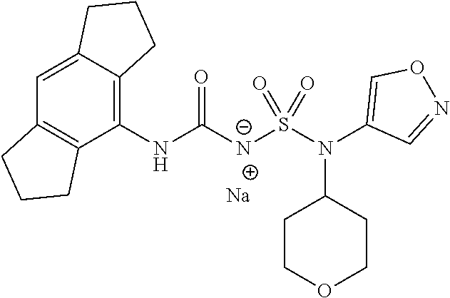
C1=C2C(=C(NC([N-]S(N(C3=CON=C3)C3CCOCC3)(=O)=O)=O)C3=C1CCC3)CCC2.[Na]
